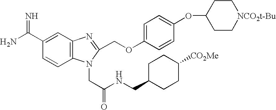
C1=C(OCC2=NC3=C(N2CC(NCC2CCC([CO2Me])CC2)=O)C=CC(C(N)=N)=C3)C=CC(OC2CC[NCO2t-Bu]CC2)=C1
